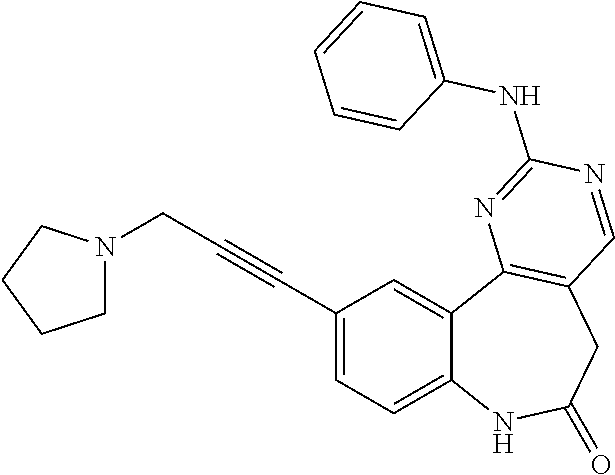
C12=CC=C(C#CCN3CCCC3)C=C1C1=C(CC(=O)N2)C=NC(NC2=CC=CC=C2)=N1
